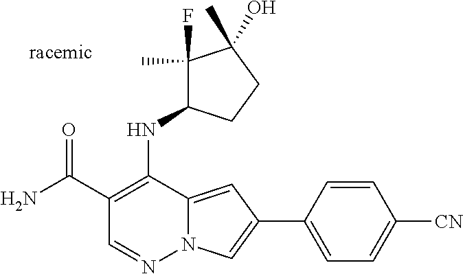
N12C(=CC(C3=CC=C([CN])C=C3)=C1)C(NC1C(F)(C)C(O)(C)CC1)=C(C(N)=O)C=N2
